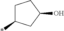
C1C(*)CC(O)C1
